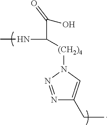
N1=NN([(CH2)4]C(NC)C(O)=O)C=C1CC
